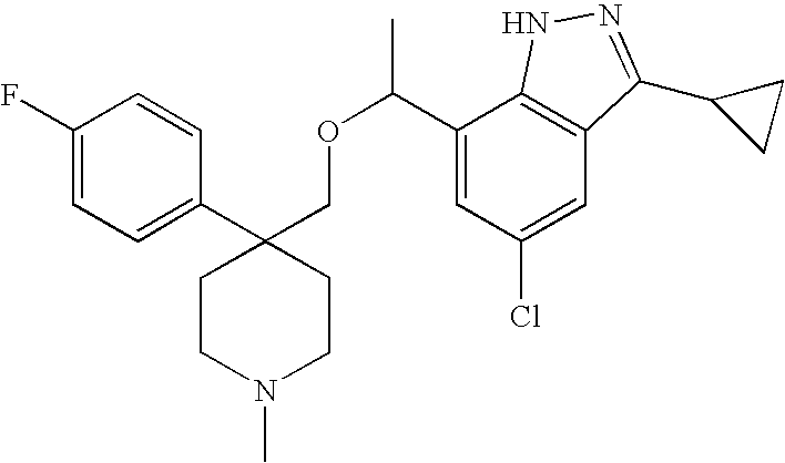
C1(C2(COC(C3=CC(Cl)=CC4=C3NN=C4C3CC3)C)CCN(C)CC2)=CC=C(F)C=C1
